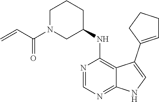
N1=CN=C2C(=C1NC1CCCN(C(C=C)=O)C1)C(C1=CCCC1)=CN2
